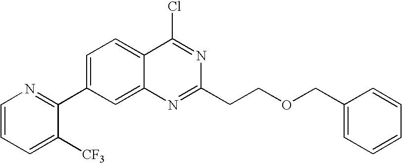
N1=C(CCOCC2=CC=CC=C2)N=C(Cl)C2=CC=C(C3=NC=CC=C3[CF3])C=C12
